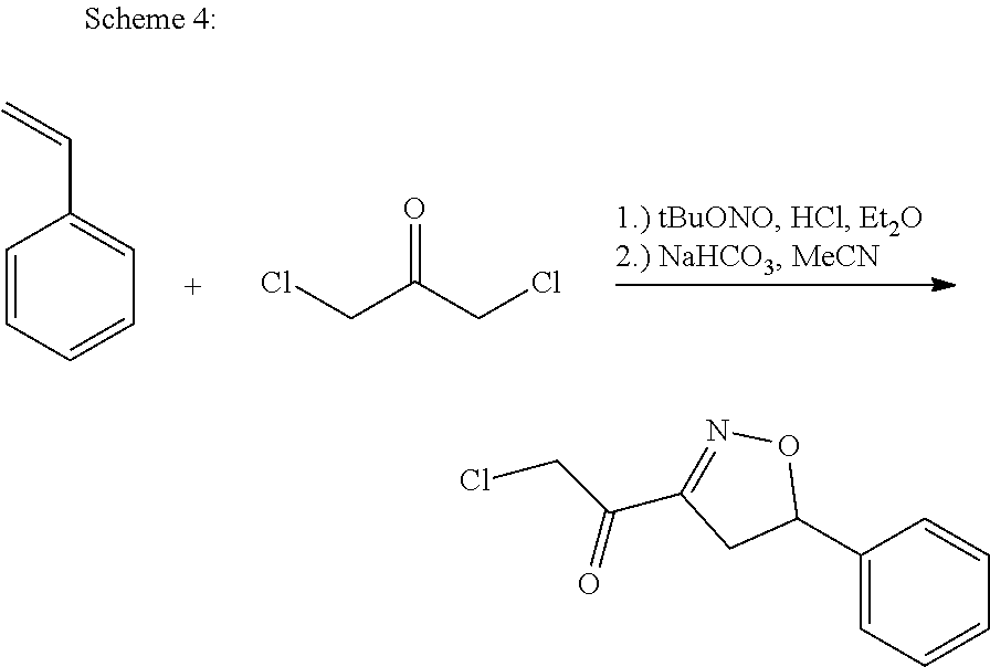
C1=CC=CC=C1C=C.ClCC(CCl)=O.C1(C2ON=C(C(CCl)=O)C2)=CC=CC=C1
